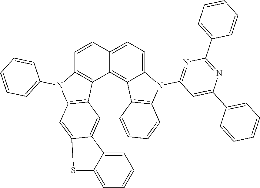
C1=C2C=CC3=C(C2=C2C(=C1)N(C1=NC(C4=CC=CC=C4)=NC(C4=CC=CC=C4)=C1)C1=C2C=CC=C1)C1=C(C=C2C(=C1)C1=CC=CC=C1S2)N3C1=CC=CC=C1
